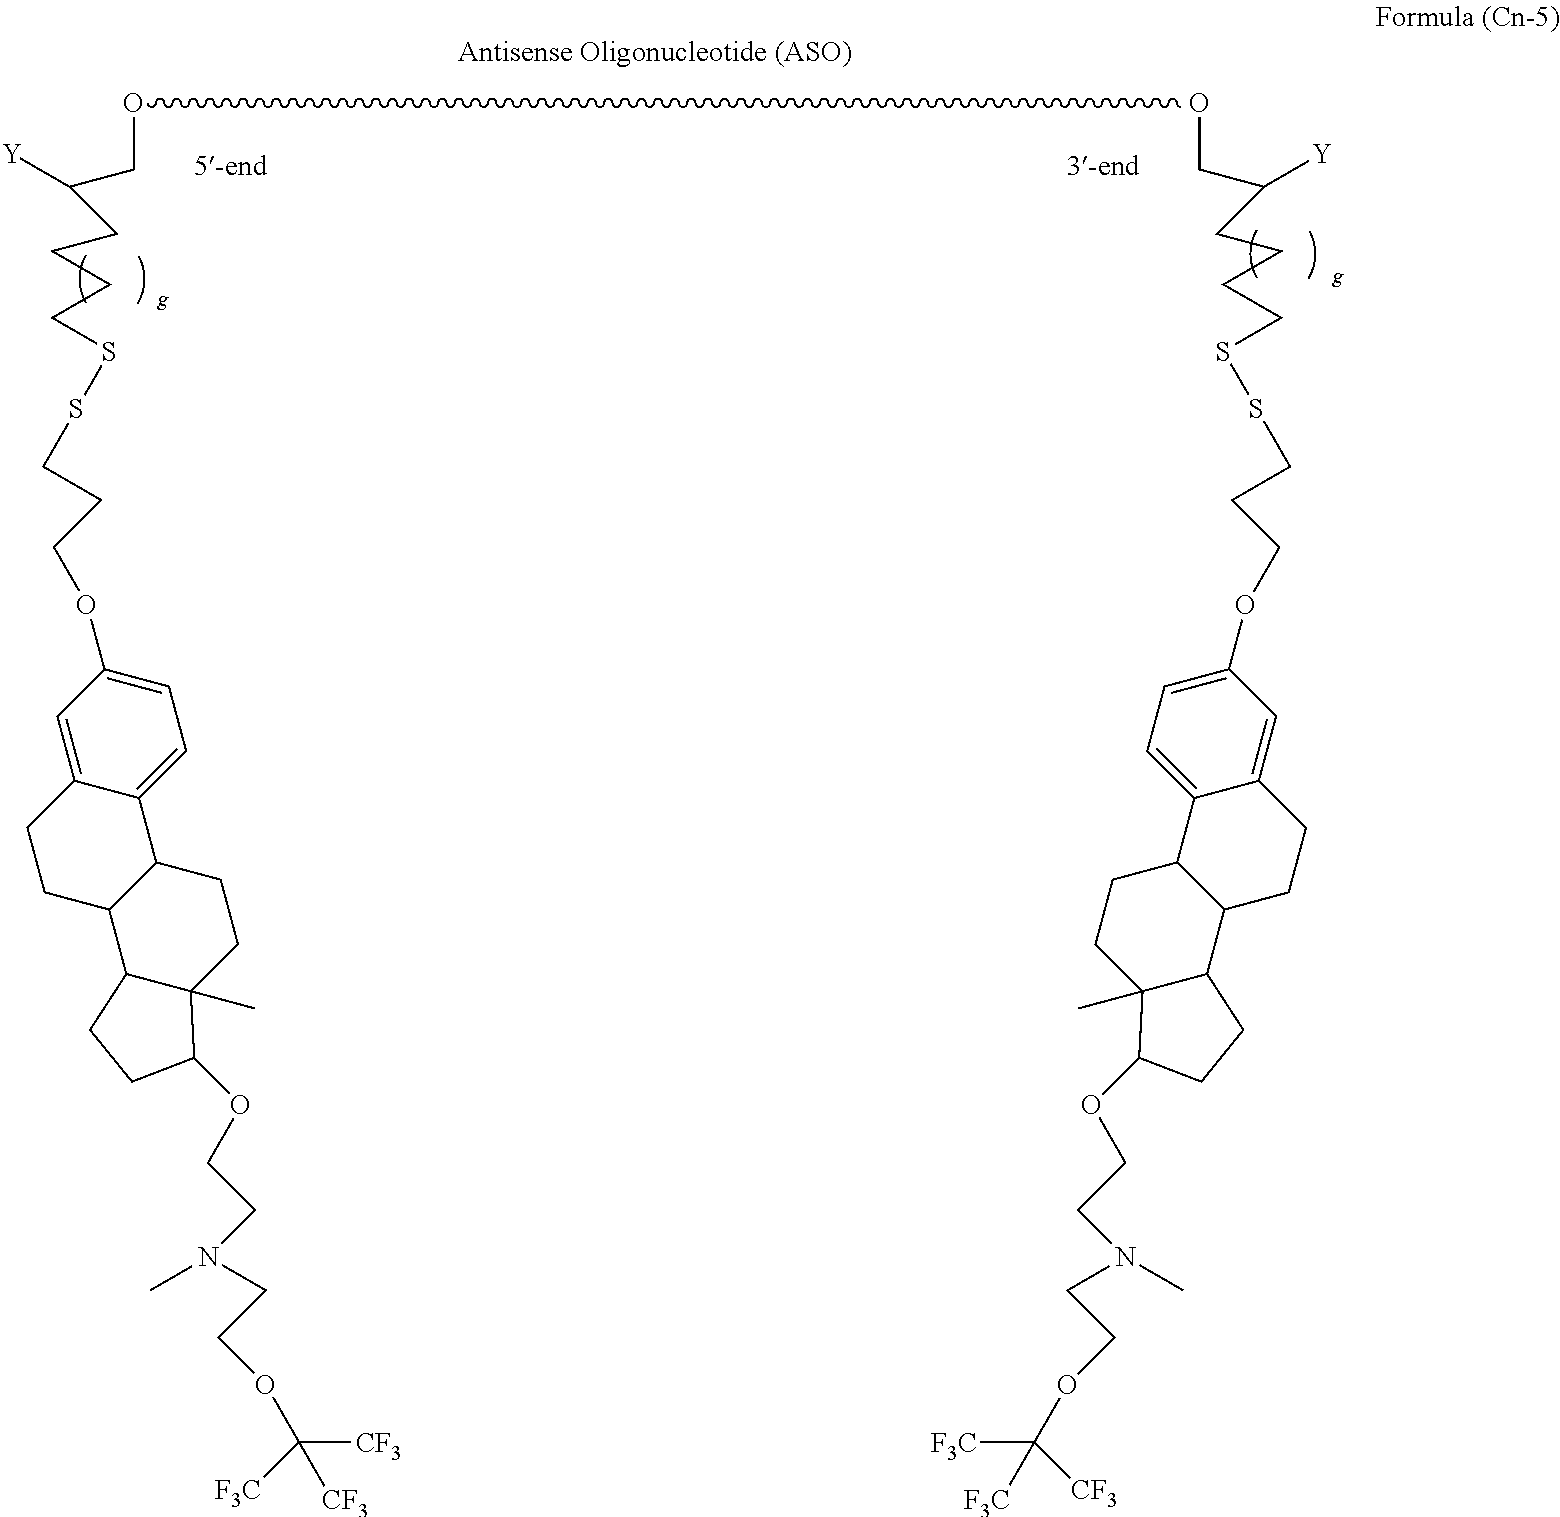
O(CC(CCCCSSCCCOC1=CC=C2C(=C1)CCC1C2CCC2(C)C1CCC2OCCN(C)CCOC([CF3])([F3C])[CF3])[Y])OCC(CCCCSSCCCOC1=CC=C2C(=C1)CCC1C2CCC2(C)C1CCC2OCCN(C)CCOC([F3C])([CF3])[F3C])[Y]
